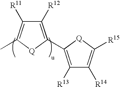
C1([R12])=C(C2=C([R13])C([R14])=C([R15])[Q]2)[Q]C(C)=C1[R11]
